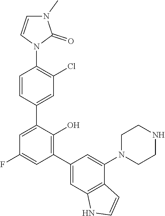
N1(C2=C(Cl)C=C(C3=CC(F)=CC(C4=CC5=C(C(N6CCNCC6)=C4)C=CN5)=C3O)C=C2)C(=O)N(C)C=C1
